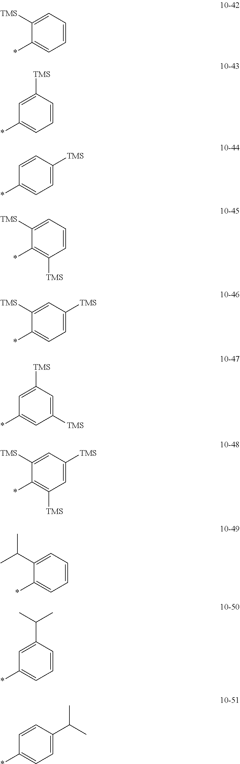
C1=CC=C(C(C)C)C(*)=C1.*C1=CC=CC=C1[TMS].*C1=CC=CC([TMS])=C1.*C1=CC=C([TMS])C=C1.*C1=C([TMS])C=CC=C1[TMS].*C1=CC=C([TMS])C=C1[TMS].*C1=CC([TMS])=CC([TMS])=C1.*C1=C([TMS])C=C([TMS])C=C1[TMS].C1=CC(C(C)C)=CC(*)=C1.C1=C(C(C)C)C=CC(*)=C1
